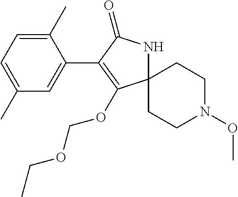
C12(NC(=O)C(C3=CC(C)=CC=C3C)=C1OCOCC)CCN(OC)CC2
